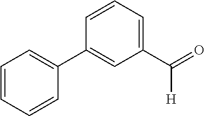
C1=CC=CC(C2=CC(C(=O)[H])=CC=C2)=C1
